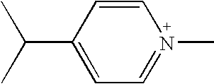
C1=CC(C(C)C)=CC=N1C
